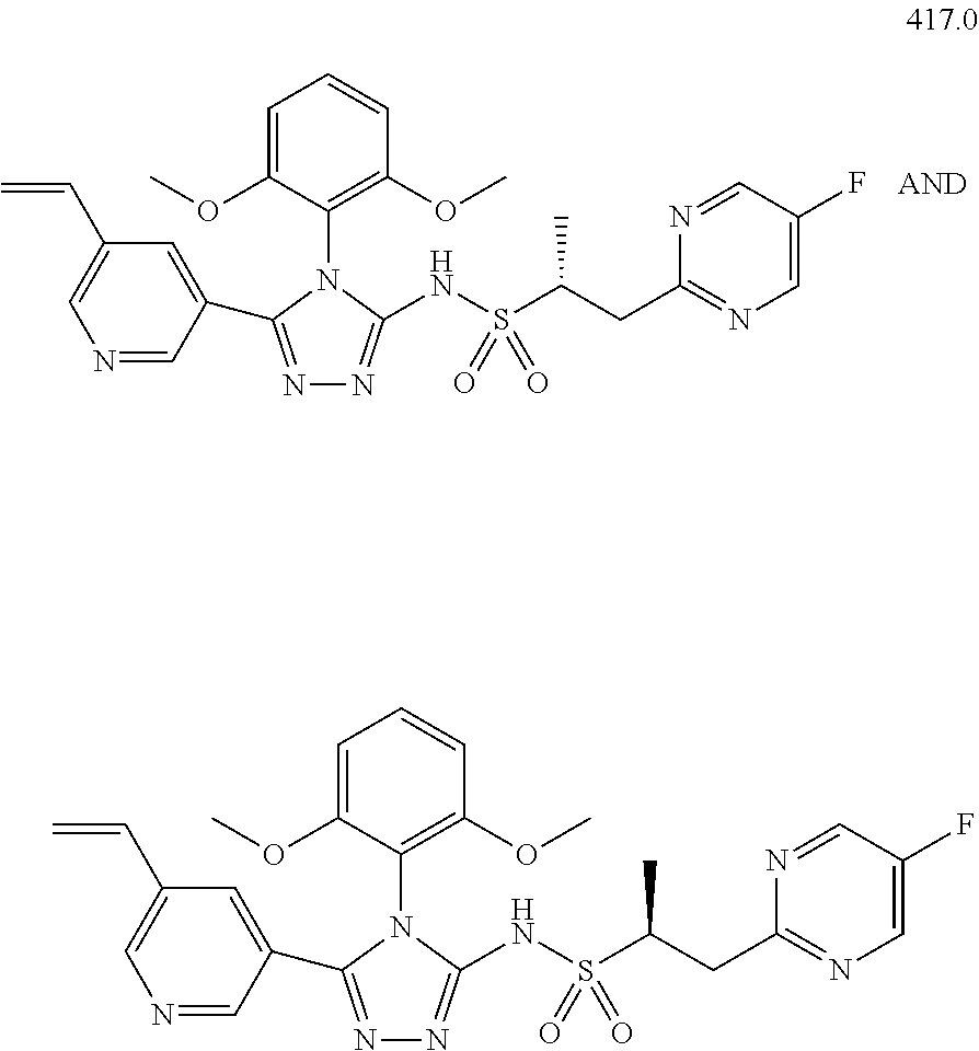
C1=C(C=C)C=C(C2=NN=C(NS(C(CC3=NC=C(F)C=N3)C)(=O)=O)N2C2=C(OC)C=CC=C2OC)C=N1.C1=C(C=C)C=C(C2=NN=C(NS(C(CC3=NC=C(F)C=N3)C)(=O)=O)N2C2=C(OC)C=CC=C2OC)C=N1
